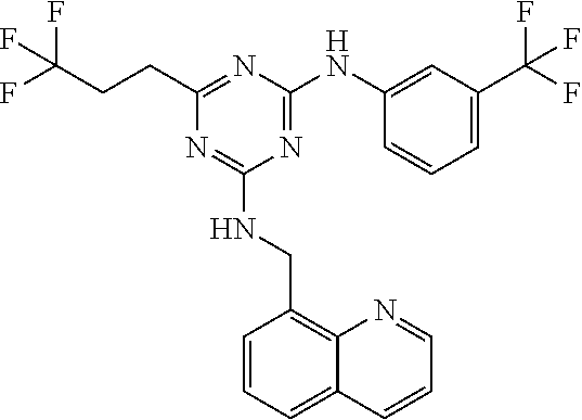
N1=C(NC2=CC(C(F)(F)F)=CC=C2)N=C(CCC(F)(F)F)N=C1NCC1=C2C(=CC=C1)C=CC=N2
